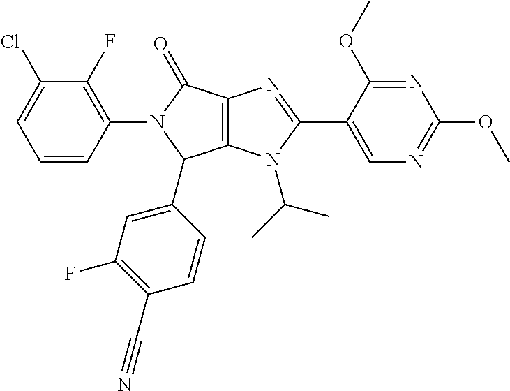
C12=C(N(C(C)C)C(C3=CN=C(OC)N=C3OC)=N1)C(C1=CC(F)=C(C#N)C=C1)N(C1=C(F)C(Cl)=CC=C1)C2=O
